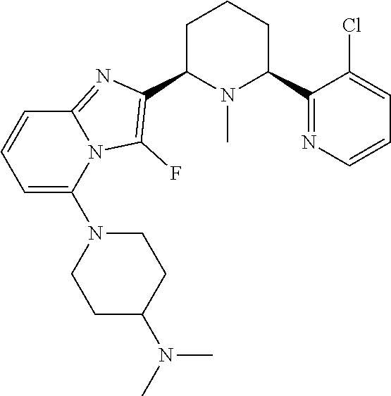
C1C(C2=C(F)N3C(=N2)C=CC=C3N2CCC(N(C)C)CC2)N(C)C(C2=NC=CC=C2Cl)CC1
